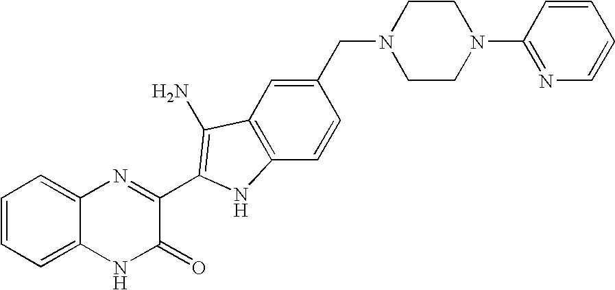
C1=C2C(=CC=C1)N=C(C1=C(N)C3=C(C=CC(CN4CCN(C5=NC=CC=C5)CC4)=C3)N1)C(=O)N2
